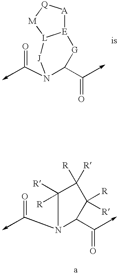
C(N1C(C=O)[G][E]2[A][Q][M][L]2[J]1)=O.C(N1C(C=O)C([R])([R])C([R])([R])C1([R])[R])=O
